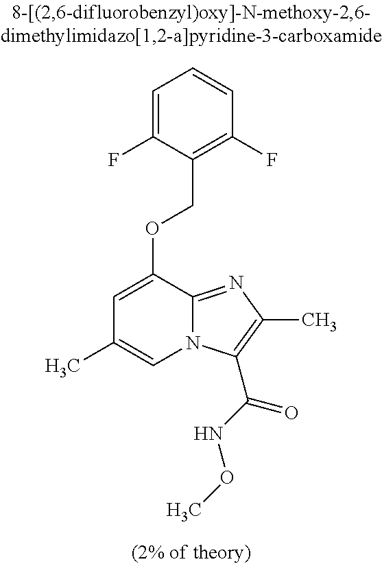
C1=C(F)C(COC2=CC(C)=CN3C2=NC(C)=C3C(NOC)=O)=C(F)C=C1
